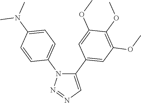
C1(C2=CC(OC)=C(OC)C(OC)=C2)=CN=NN1C1=CC=C(N(C)C)C=C1
